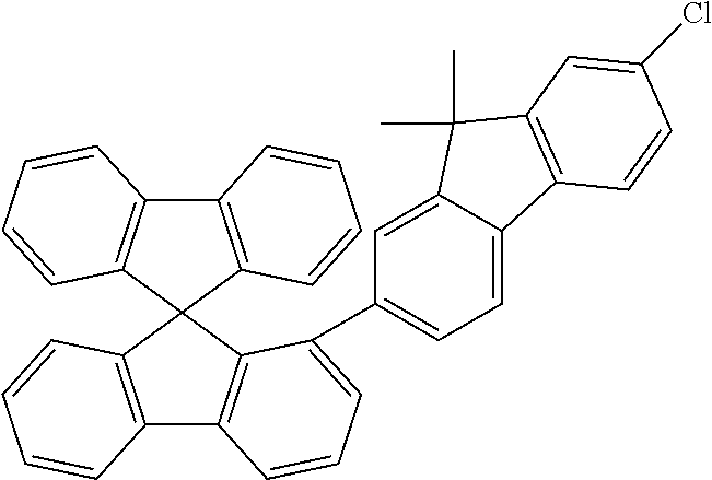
C12=C(C3(C4=C1C=CC=C4C1=CC=C4C(=C1)C(C)(C)C1=C4C=CC(Cl)=C1)C1=C(C4=C3C=CC=C4)C=CC=C1)C=CC=C2
